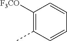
C1([F3CO])=C(C)C=CC=C1
